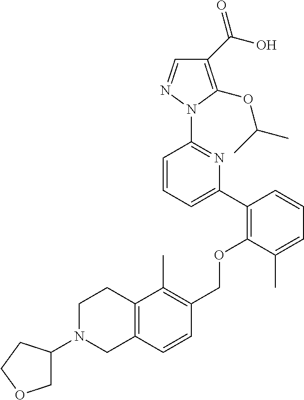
C1(C(O)=O)=C(OC(C)C)N(C2=NC(C3=C(OCC4=C(C)C5=C(C=C4)CN(C4COCC4)CC5)C(C)=CC=C3)=CC=C2)N=C1
